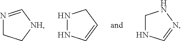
N1=C[NH]CC1.C1NC=NN1.N1NC=CC1
